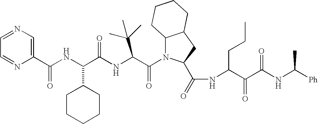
N1=CC=NC(C(NC(C(NC(C(N2C3C(CC2C(=O)NC(C(C(NC(C)[Ph])=O)=O)CCC)CCCC3)=O)C(C)(C)C)=O)C2CCCCC2)=O)=C1
